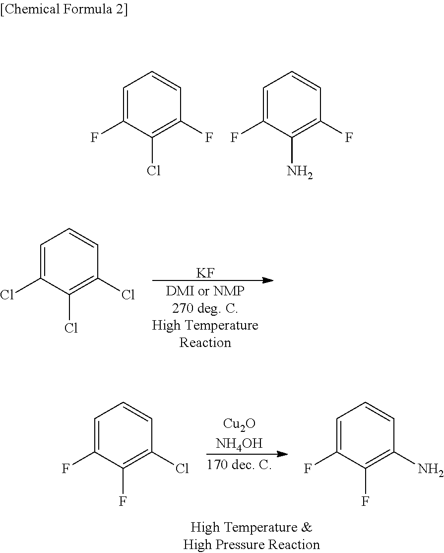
C1=C(F)C(Cl)=C(F)C=C1.C1=C(F)C(N)=C(F)C=C1.[KF].C1=C(Cl)C(Cl)=C(Cl)C=C1.[Cu2ONH4OH].C1=C(F)C(F)=C(Cl)C=C1.C1=C(F)C(F)=C(N)C=C1
